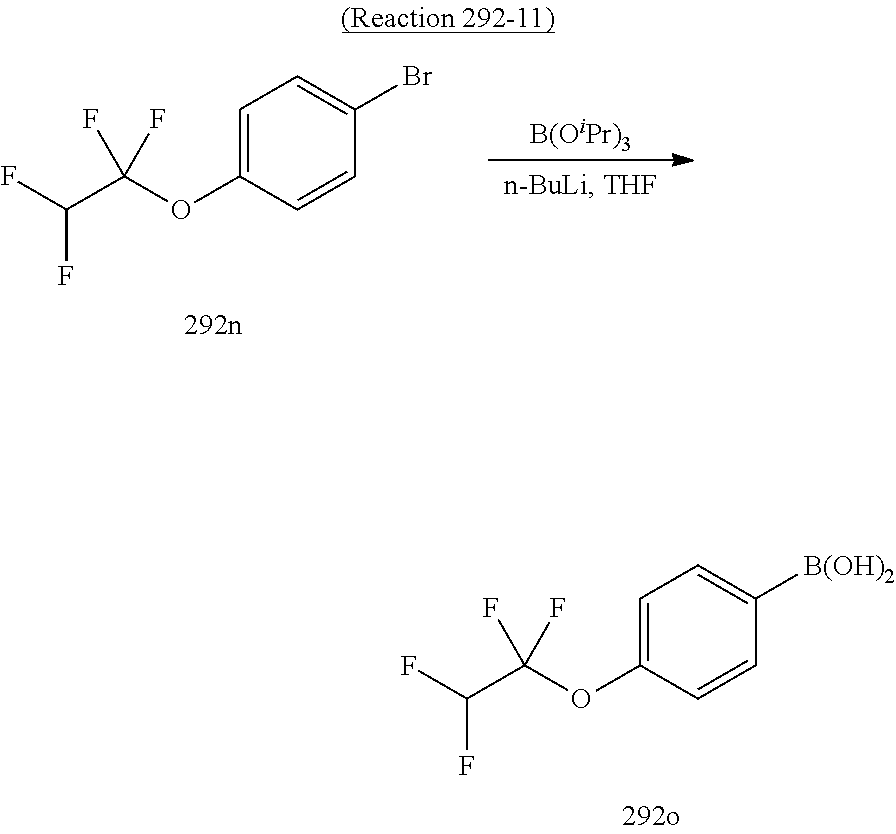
[B(OiPr)3].C1=C(OC(C(F)F)(F)F)C=CC(Br)=C1.C1=C(OC(C(F)F)(F)F)C=CC([B(OH)2])=C1
